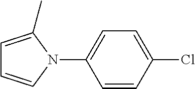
C1(N2C(C)=CC=C2)=CC=C(Cl)C=C1
